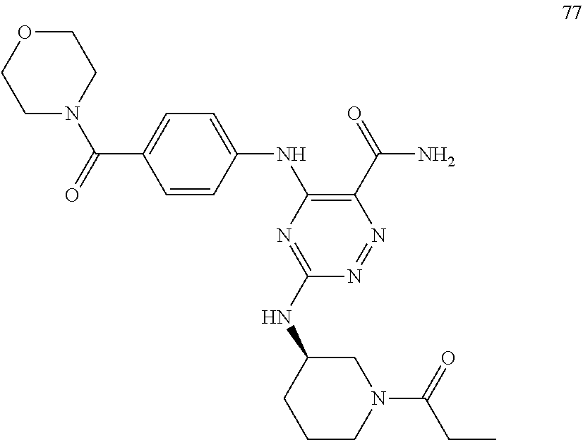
N(C1CN(C(CC)=O)CCC1)C1=NC(NC2=CC=C(C(N3CCOCC3)=O)C=C2)=C(C(=O)N)N=N1
